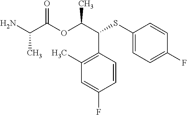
C1(C)=C(C(C(OC(C(N)C)=O)C)SC2=CC=C(F)C=C2)C=CC(F)=C1
